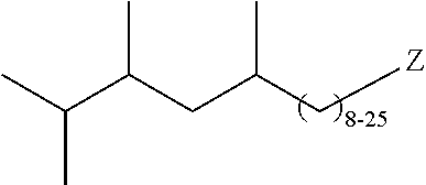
C(C(C[Z])C)C(C(C)C)C
